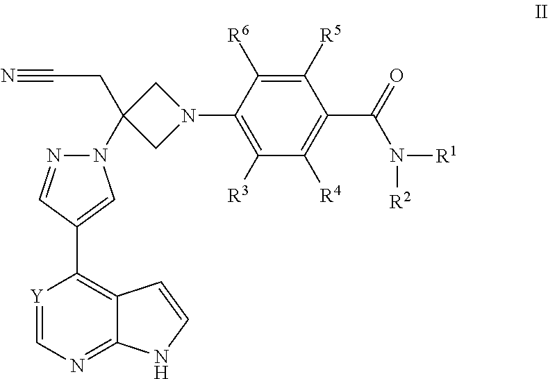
N#CCC1(N2N=CC(C3=C4C(=NC=[Y]3)NC=C4)=C2)CN(C2=C([R3])C([R4])=C(C(=O)N([R1])[R2])C([R5])=C2[R6])C1
